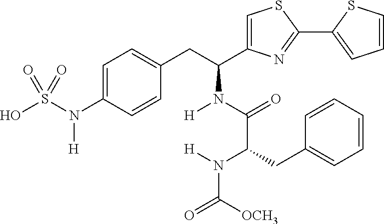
C1=C(N(S(O)(=O)=O)[H])C=CC(CC(C2=CSC(C3=CC=CS3)=N2)N(C(=O)C(N([H])C(=O)[OCH3])CC2=CC=CC=C2)[H])=C1
